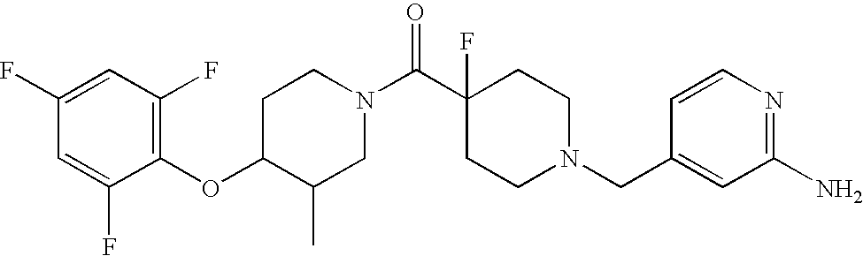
C1(OC2=C(F)C=C(F)C=C2F)C(C)CN(C(C2(F)CCN(CC3=CC(N)=NC=C3)CC2)=O)CC1
